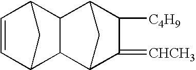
C1=CC2CC1C1C3C(=[CHCH3])C([C4H9])C(C21)C3
